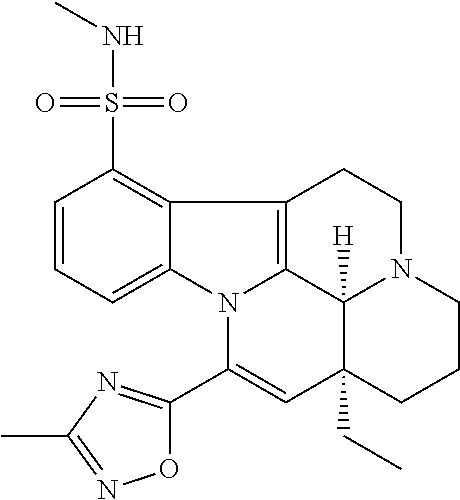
C1=CC=C2C(=C1S(NC)(=O)=O)C1=C3N2C(C2=NC(C)=NO2)=CC2(CC)C3([H])N(CC1)CCC2
